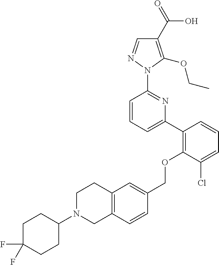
C1(C2=C(OCC3=CC4=C(C=C3)CN(C3CCC(F)(F)CC3)CC4)C(Cl)=CC=C2)=CC=CC(N2N=CC(C(=O)O)=C2OCC)=N1
